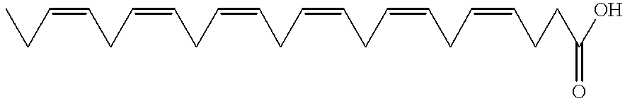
C(C=CCC)C=CCC=CCC=CCC=CCC=CCCC(O)=O
